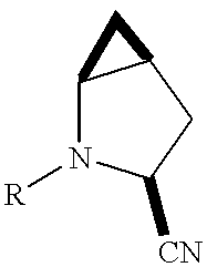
C12N([R])C([CN])CC1C2
